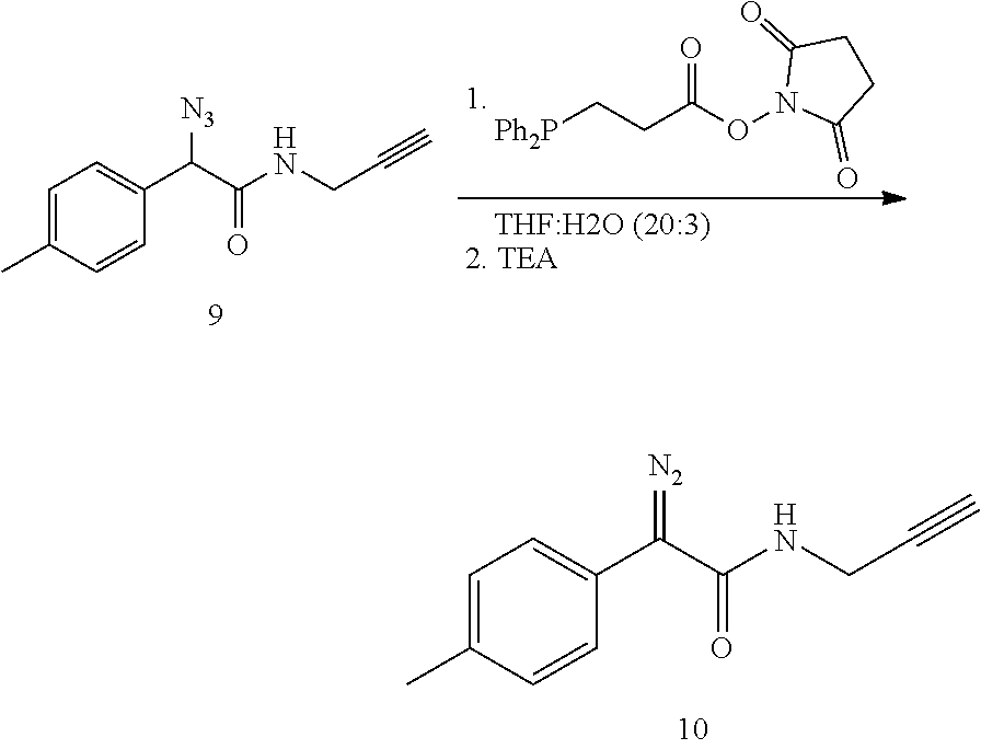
C1=C(C)C=CC(C(C(NCC#C)=O)=[N2])=C1.C1=C(C)C=CC(C(C(NCC#C)=O)[N3])=C1.[Ph2P]CCC(ON1C(=O)CCC1=O)=O
